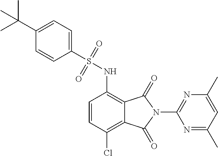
C1=CC(Cl)=C2C(=C1NS(=O)(=O)C1=CC=C(C(C)(C)C)C=C1)C(=O)N(C1=NC(C)=CC(C)=N1)C2=O
